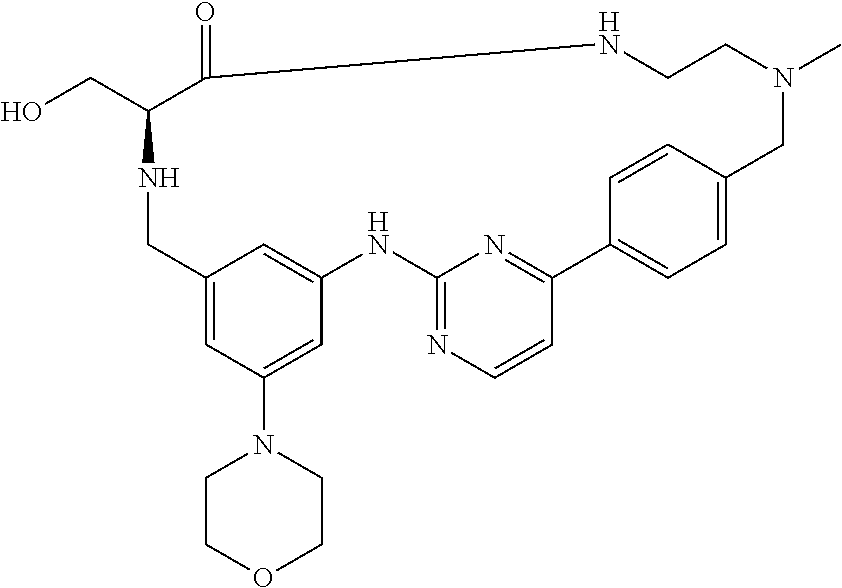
C1=C2C=C(C=C1N1CCOCC1)NC1=NC=CC(=N1)C1=CC=C(C=C1)CN(C)CCNC(=O)C(CO)NC2
